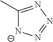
C1(C)=NN=N[N-]1
